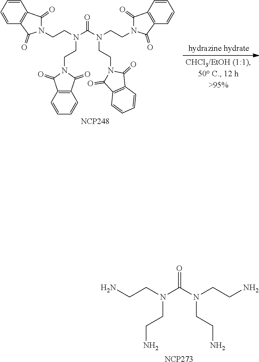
[NCP273].C(CN(CCN)C(=O)N(CCN)CCN)N.[NCP248].C(CN(CCN1C(=O)C2=C(C1=O)C=CC=C2)C(=O)N(CCN1C(=O)C2=C(C1=O)C=CC=C2)CCN1C(=O)C2=C(C1=O)C=CC=C2)N1C(=O)C2=C(C1=O)C=CC=C2
